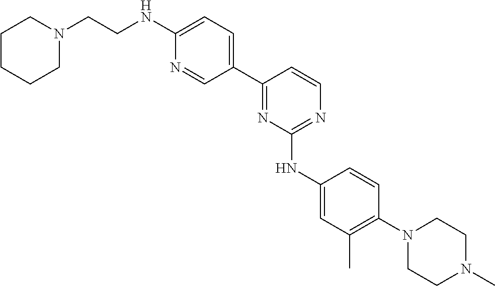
N(C1=CC=C(C2=NC(NC3=CC(C)=C(N4CCN(C)CC4)C=C3)=NC=C2)C=N1)CCN1CCCCC1
